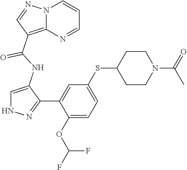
N12C(=C(C(NC3=CNN=C3C3=CC(SC4CCN(C(=O)C)CC4)=CC=C3OC(F)F)=O)C=N1)N=CC=C2
